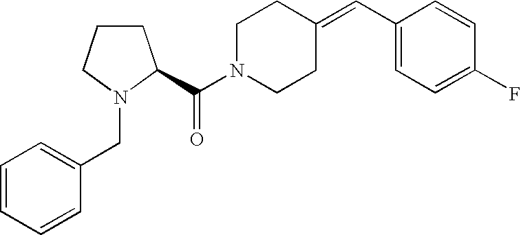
C1CCN(CC2=CC=CC=C2)C1C(N1CCC(=CC2=CC=C(F)C=C2)CC1)=O
